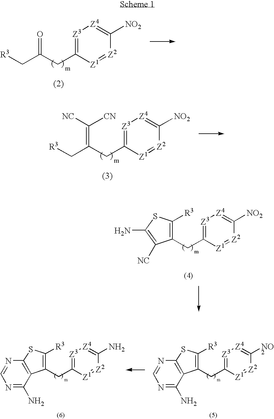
C1(CC2=[Z3][Z4]=C([NO2])[Z2]=[Z1]2)=C([R3])SC2=C1C(N)=NC=N2.C1(CC2=[Z3][Z4]=C(N)[Z2]=[Z1]2)=C([R3])SC2=C1C(N)=NC=N2.[R3]CC(CC1=[Z3][Z4]=C([NO2])[Z2]=[Z1]1)=O.[R3]CC(CC1=[Z3][Z4]=C([NO2])[Z2]=[Z1]1)=C([CN])[NC].C1(CC2=[Z3][Z4]=C([NO2])[Z2]=[Z1]2)=C([R3])SC(N)=C1[NC]
